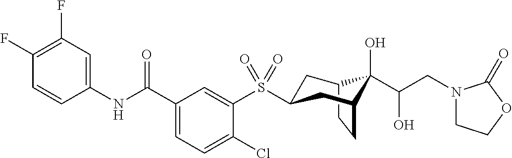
C1(F)=C(F)C=C(NC(C2=CC=C(Cl)C(S(=O)(=O)C3CC4C(C(CN5CCOC5=O)O)(O)C(CC4)C3)=C2)=O)C=C1
